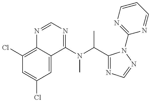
C1(Cl)=C2C(=CC(Cl)=C1)C(N(C(C)C1=NC=NN1C1=NC=CC=N1)C)=NC=N2
